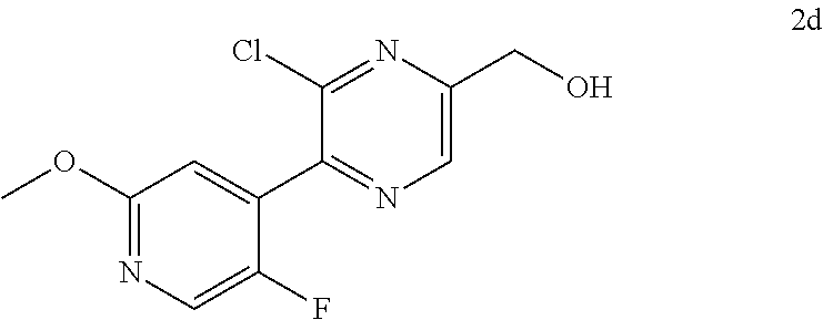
C1(OC)=NC=C(F)C(C2=NC=C(CO)N=C2Cl)=C1
